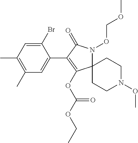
C1(Br)=CC(C)=C(C)C=C1C1=C(OC(OCC)=O)C2(N(OCOC)C1=O)CCN(OC)CC2
